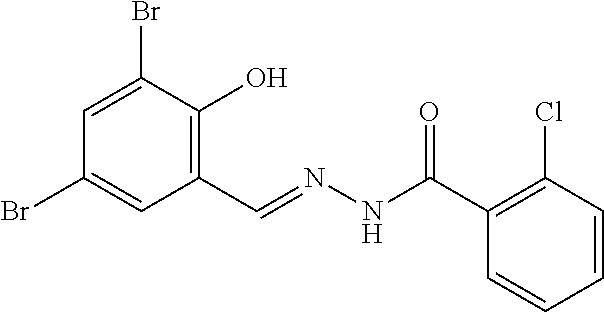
C1=C(Br)C(O)=C(C=NNC(C2=C(Cl)C=CC=C2)=O)C=C1Br
